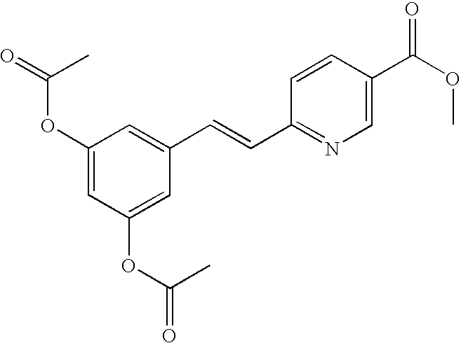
O(C1=CC(OC(=O)C)=CC(C=CC2=NC=C(C(OC)=O)C=C2)=C1)C(C)=O
